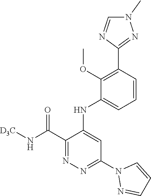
C1=CC(C2=NN(C)C=N2)=C(OC)C(NC2=CC(N3N=CC=C3)=NN=C2C(N[D3C])=O)=C1
